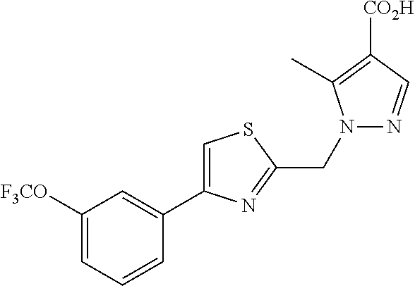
C1([F3CO])=CC=CC(C2=CSC(CN3N=CC([CO2H])=C3C)=N2)=C1
